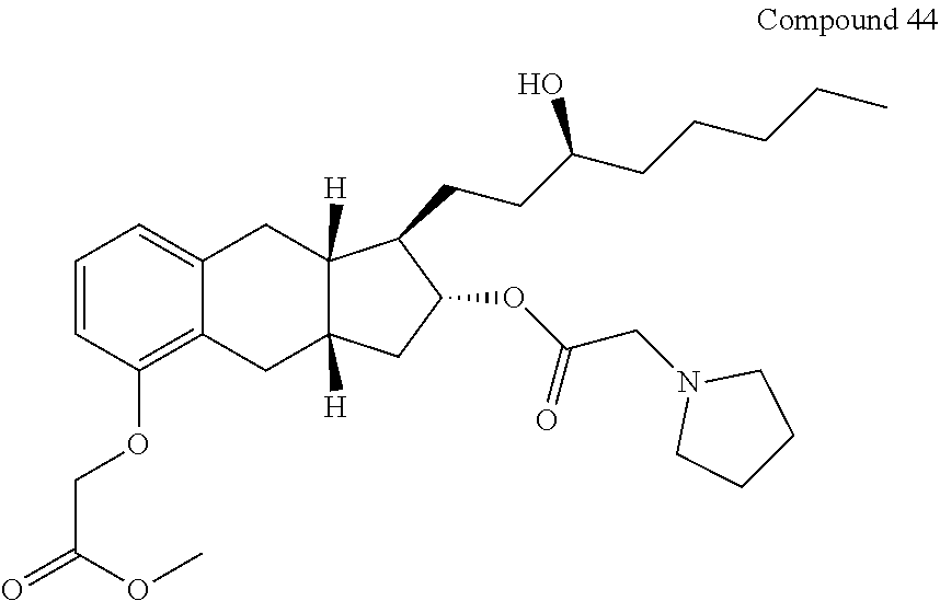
C1=CC(OCC(=O)OC)=C2C(=C1)CC1([H])C([H])(C2)CC(OC(CN2CCCC2)=O)C1CCC(CCCCC)O
